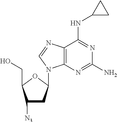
C1([N3])CC(N2C3=C(C(NC4CC4)=NC(N)=N3)N=C2)OC1CO
